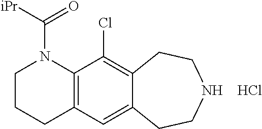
C1CCC2=C(N1C([iPr])=O)C(Cl)=C1C(=C2)CCNCC1.Cl
